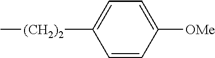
C1=CC([OMe])=CC=C1[(CH2)2]C
